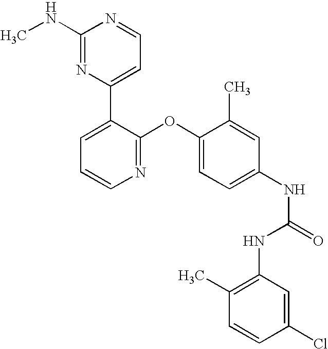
C1(NC)=NC(C2=CC=CN=C2OC2=CC=C(NC(NC3=C(C)C=CC(Cl)=C3)=O)C=C2C)=CC=N1
